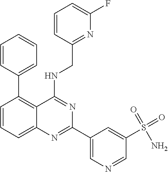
C1=CC(C2=C3C(=CC=C2)N=C(C2=CN=CC(S(=O)(=O)N)=C2)N=C3NCC2=NC(F)=CC=C2)=CC=C1
